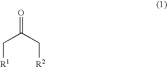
[R1]CC(=O)C[R2]
